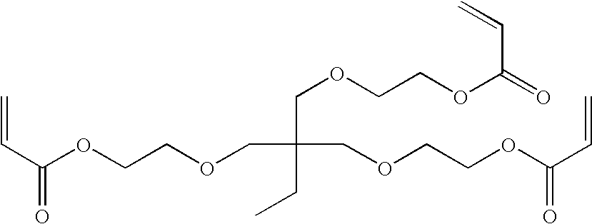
C(C(CC)(COCCOC(C=C)=O)COCCOC(C=C)=O)OCCOC(=O)C=C
